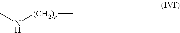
CN[(CH2)r]C
